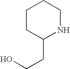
C1CC(CCO)NCC1
